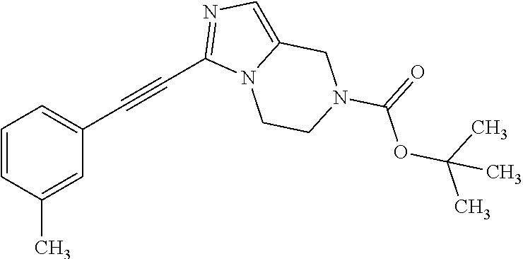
C1=CC(C)=CC(C#CC2=NC=C3N2CCN(C(=O)OC(C)(C)C)C3)=C1
